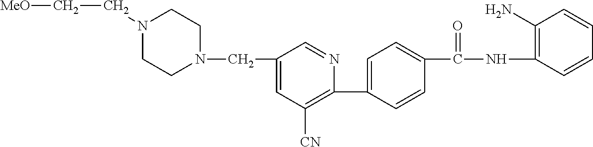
C(C1=CC([CN])=C(C2=CC=C(C(NC3=C(N)C=CC=C3)=O)C=C2)N=C1)N1CCN(CC[MeO])CC1
